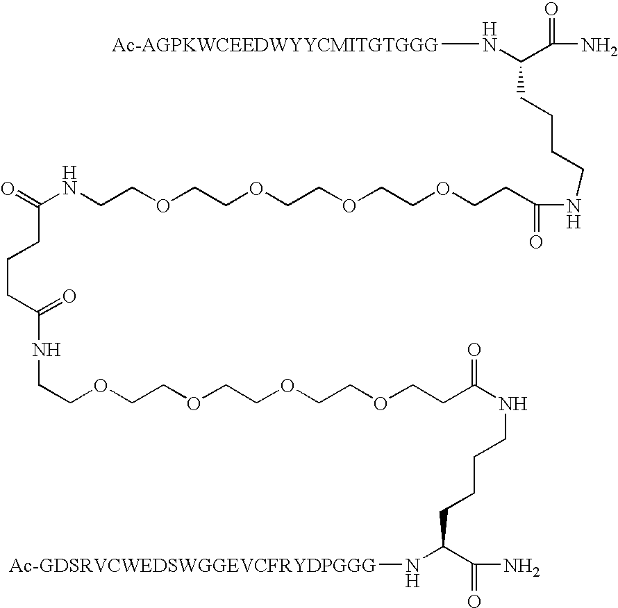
N([Ac-AGPKWCEEDWYYCMITGTGGG])C(C(=O)N)CCCCNC(CCOCCOCCOCCOCCNC(=O)CCCC(NCCOCCOCCOCCOCCC(NCCCCC(C(N)=O)N[Ac-GDSRVCWEDSWGGEVCFRYDPGGG])=O)=O)=O
